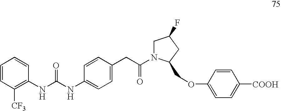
C1=CC([CF3])=C(NC(NC2=CC=C(CC(=O)N3CC(F)CC3COC3=CC=C([COOH])C=C3)C=C2)=O)C=C1
